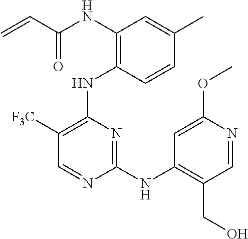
N(C1=C(NC2=C([F3C])C=NC(NC3=C(CO)C=NC(OC)=C3)=N2)C=CC(C)=C1)C(C=C)=O
